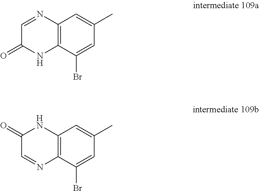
C12=C(C(Br)=CC(C)=C1)NC(=O)C=N2.C12=C(C(Br)=CC(C)=C1)N=CC(=O)N2
